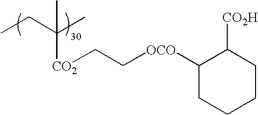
CCC(C)([CO2]CC[OCO]C1CCCCC1[CO2H])C
